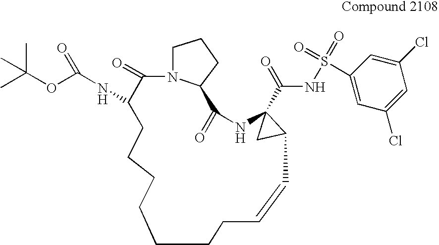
N12C(=O)C(NC(=O)OC(C)(C)C)CCCCCCCC=CC3CC3(C(NS(=O)(=O)C3=CC(Cl)=CC(Cl)=C3)=O)NC(=O)C1CCC2
